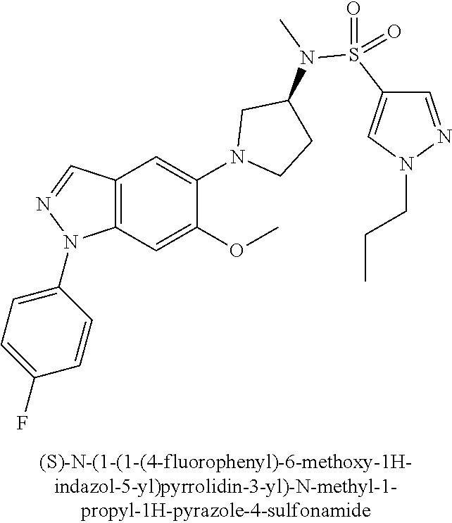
C12=C(C=C(OC)C(N3CCC(N(C)S(C4=CN(CCC)N=C4)(=O)=O)C3)=C1)N(C1=CC=C(F)C=C1)N=C2
